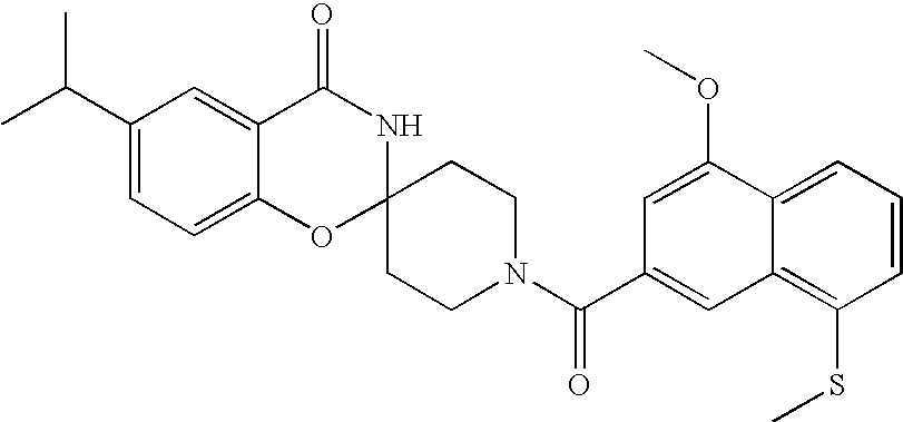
C1(C(C)C)=CC=C2C(=C1)C(=O)NC1(O2)CCN(C(C2=CC3=C(SC)C=CC=C3C(OC)=C2)=O)CC1
